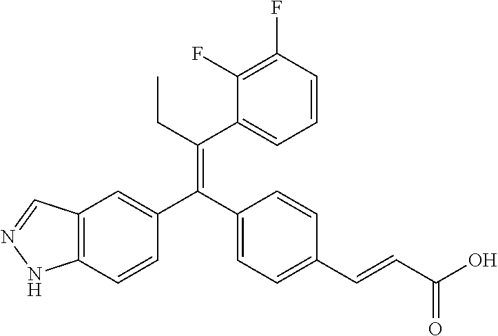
C12=C(C=CC(C(C3=CC=C(C=CC(O)=O)C=C3)=C(CC)C3=CC=CC(F)=C3F)=C1)NN=C2
